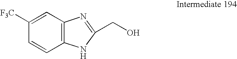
C12=C(C=C([F3C])C=C1)N=C(CO)N2
